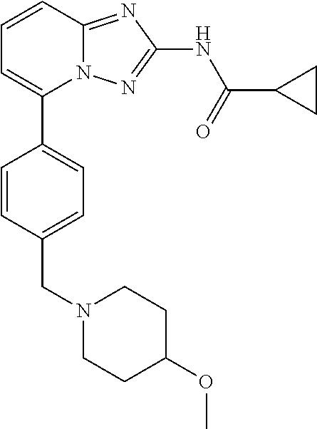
C1=CC2=NC(NC(=O)C3CC3)=NN2C(C2=CC=C(CN3CCC(OC)CC3)C=C2)=C1
